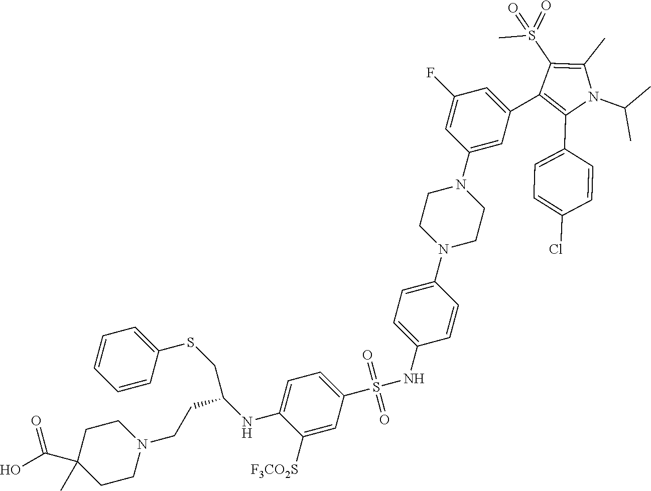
C1([F3CO2S])=CC(S(NC2=CC=C(N3CCN(C4=CC(C5=C(C6=CC=C(Cl)C=C6)N(C(C)C)C(C)=C5S(=O)(C)=O)=CC(F)=C4)CC3)C=C2)(=O)=O)=CC=C1NC(CCN1CCC(C(O)=O)(C)CC1)CSC1=CC=CC=C1
